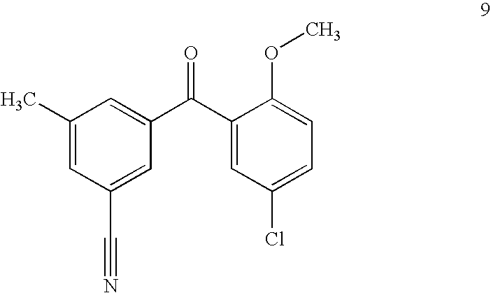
C1(C)=CC(C#N)=CC(C(C2=CC(Cl)=CC=C2OC)=O)=C1
